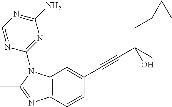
C12=C(C=CC(C#CC(CC3CC3)(C)O)=C1)N=C(C)N2C1=NC(N)=NC=N1
